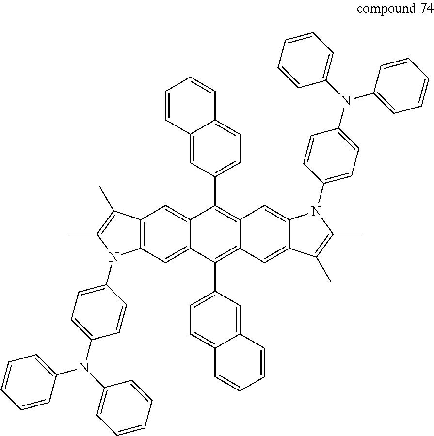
C12=C(C=C3C(=C1)C(C1=CC=C4C(=C1)C=CC=C4)=C1C(=C3C3=CC=C4C(=C3)C=CC=C4)C=C3C(=C1)N(C1=CC=C(N(C4=CC=CC=C4)C4=CC=CC=C4)C=C1)C(C)=C3C)N(C1=CC=C(N(C3=CC=CC=C3)C3=CC=CC=C3)C=C1)C(C)=C2C
